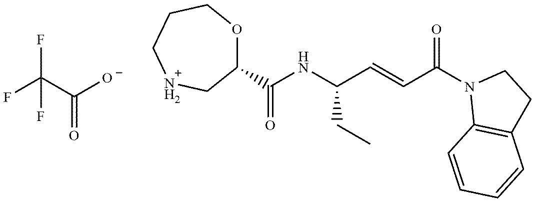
FC(C([O-])=O)(F)F.C1(C(NC(C=CC(N2C3=C(CC2)C=CC=C3)=O)CC)=O)OCCC[N    H2]C1
